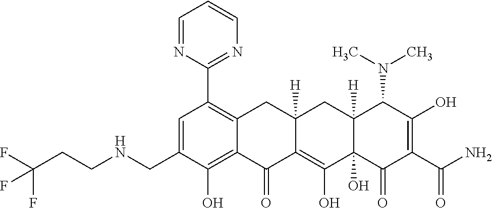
C1=C(CNCCC(F)(F)F)C(O)=C2C(=C1C1=NC=CC=N1)CC1([H])C(=C(O)C3(O)C([H])(C1)C(N(C)C)C(O)=C(C(N)=O)C3=O)C2=O
